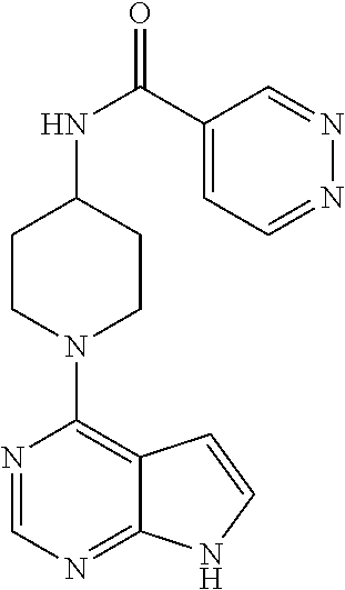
N1=CN=C2C(=C1N1CCC(NC(=O)C3=CC=NN=C3)CC1)C=CN2
